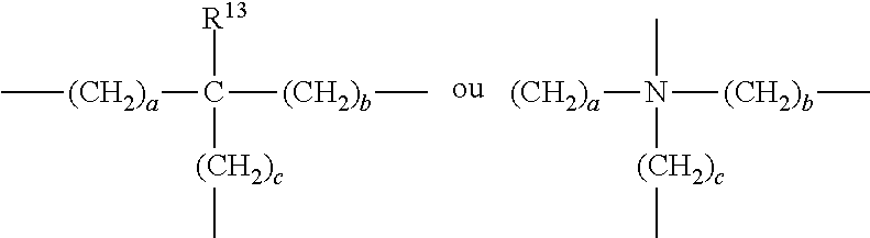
C[(CH2)a]C([(CH2)b]C)([R13])[(CH2)c]C.[(CH2)a]N([(CH2)b]C)([(CH2)c]C)C
